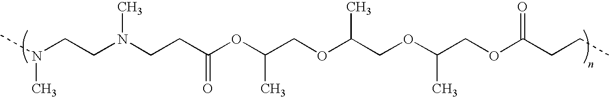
N(CCN(CCC(OC(COC(COC(COC(CCC)=O)C)C)C)=O)C)(C)C
